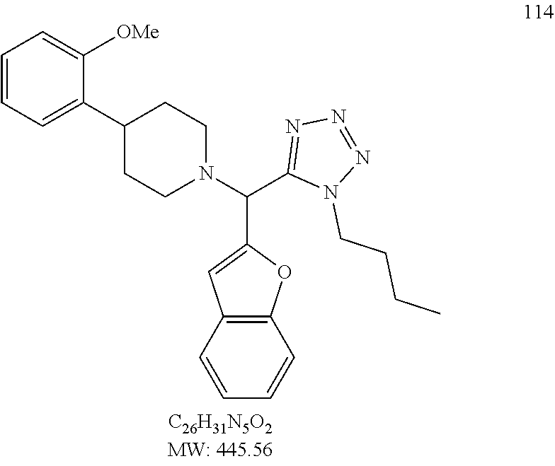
C1=CC=C(C2CCN(C(C3=NN=NN3CCCC)C3=CC4=C(O3)C=CC=C4)CC2)C([OMe])=C1
